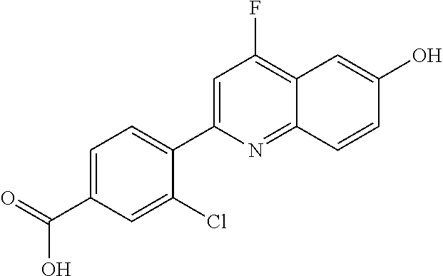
C1=C(C(O)=O)C=C(Cl)C(C2=CC(F)=C3C(=N2)C=CC(O)=C3)=C1
